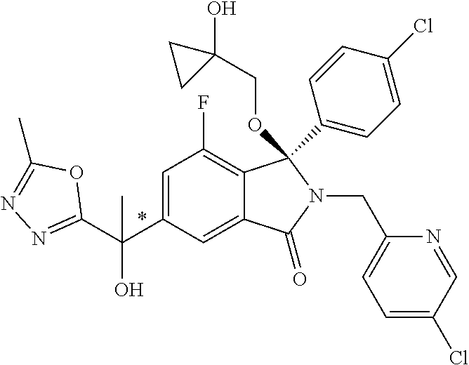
C1=C(C(C2=NN=C(C)O2)(O)C)C=C2C(=C1F)C(C1=CC=C(Cl)C=C1)(OCC1(O)CC1)N(CC1=CC=C(Cl)C=N1)C2=O
